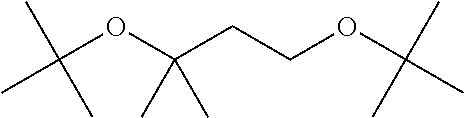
CC(OC(CCOC(C)(C)C)(C)C)(C)C
